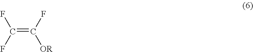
C(=C(F)[OR])(F)F
